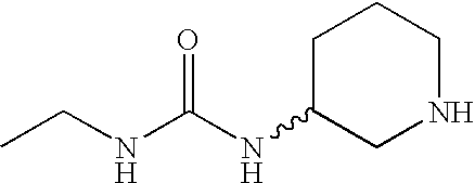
C1C(NC(NCC)=O)CNCC1
